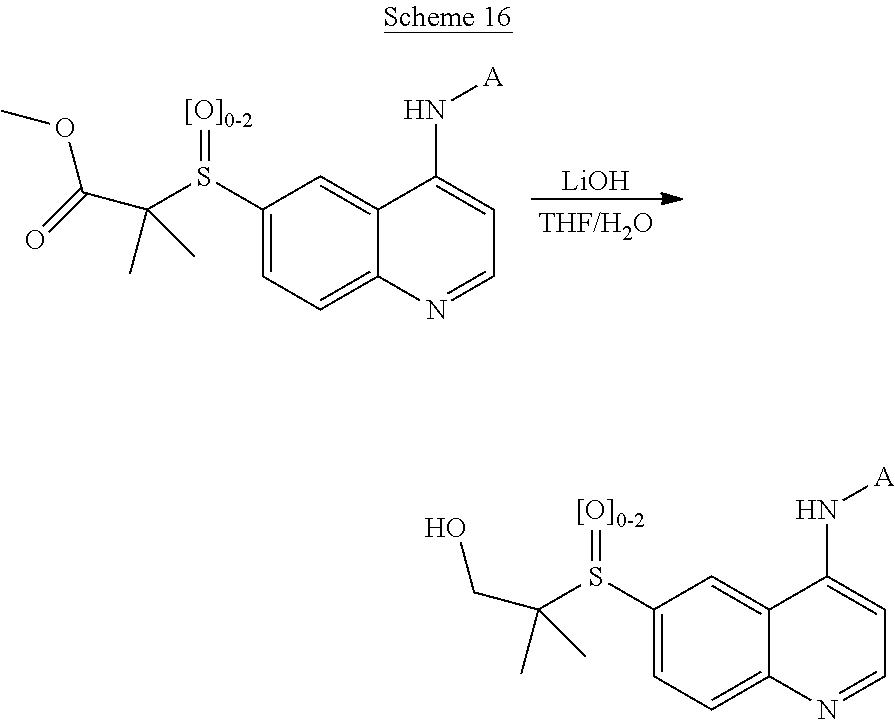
[LiOH].C1(S(=[[O]0-2])C(C(=O)OC)(C)C)=CC=C2C(=C1)C(N[A])=CC=N2.C1(S(=[[O]0-2])C(CO)(C)C)=CC=C2C(=C1)C(N[A])=CC=N2
